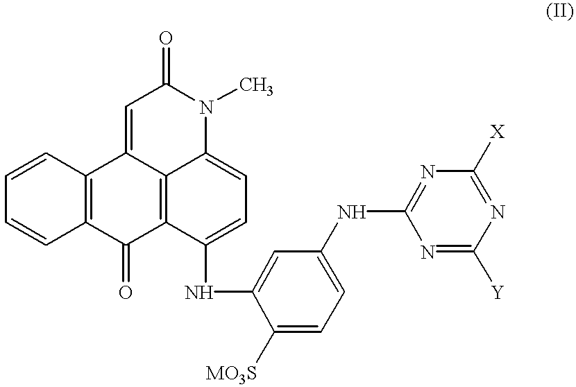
C1=CC2=C(C=C1)C(=O)C1=C3C2=CC(=O)N(C)C3=CC=C1NC1=CC(NC2=NC([X])=NC([Y])=N2)=CC=C1[MO3S]
